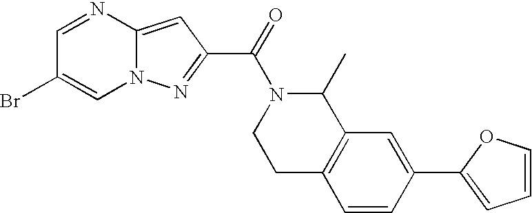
N12C(=CC(C(=O)N3CCC4=C(C3C)C=C(C3=CC=CO3)C=C4)=N1)N=CC(Br)=C2
